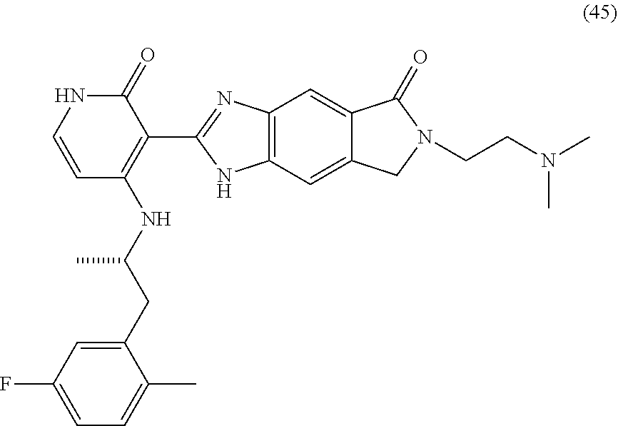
C1=CC(NC(CC2=CC(F)=CC=C2C)C)=C(C2=NC3=C(N2)C=C2C(=C3)C(=O)N(CCN(C)C)C2)C(=O)N1
